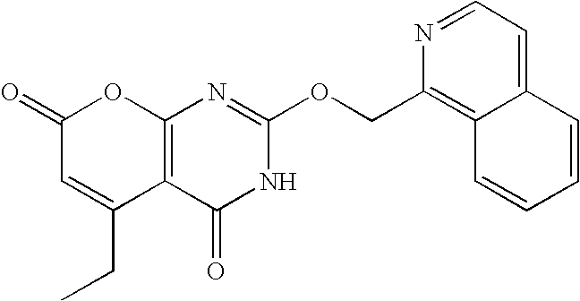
C12=C(C(=O)NC(OCC3=C4C(=CC=N3)C=CC=C4)=N1)C(CC)=CC(=O)O2
